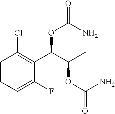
C1=CC=C(F)C(C(C(C)OC(=O)N)OC(N)=O)=C1Cl
